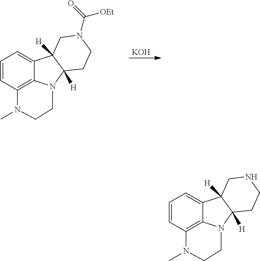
C1=CC2=C3C(=C1)C1([H])C([H])(N3CCN2C)CCN(C(=O)[OEt])C1.[KOH].C1=CC2=C3C(=C1)C1([H])C([H])(N3CCN2C)CCNC1
